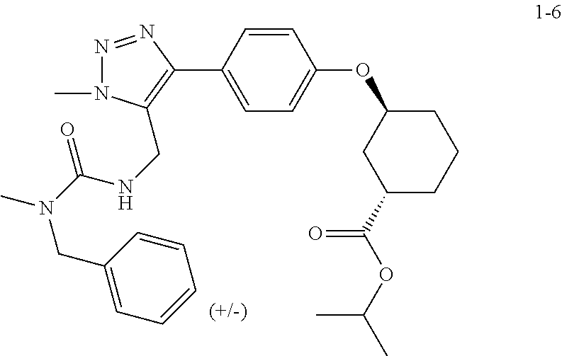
N1=NC(C2=CC=C(OC3CC(C(OC(C)C)=O)CCC3)C=C2)=C(CNC(N(CC2=CC=CC=C2)C)=O)N1C
